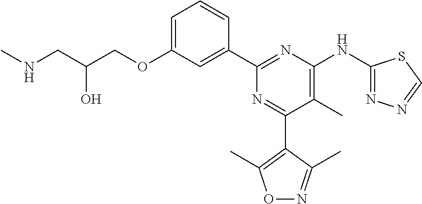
C1=C(OCC(CNC)O)C=C(C2=NC(NC3=NN=CS3)=C(C)C(C3=C(C)ON=C3C)=N2)C=C1
